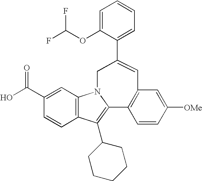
C12=C(C=C(C(O)=O)C=C1)N1C(=C2C2CCCCC2)C2=C(C=C([OMe])C=C2)C=C(C2=CC=CC=C2OC(F)F)C1
